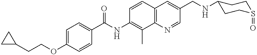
C(OC1=CC=C(C(NC2=C(C)C3=C(C=C2)C=C(CNC2CCS(=O)CC2)C=N3)=O)C=C1)CC1CC1
